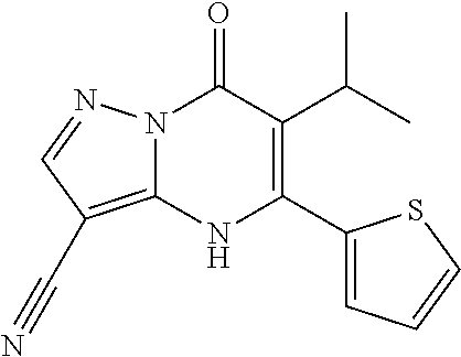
N12C(=C(C#N)C=N1)NC(C1=CC=CS1)=C(C(C)C)C2=O
